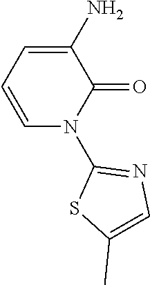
C1(N)=CC=CN(C2=NC=C(C)S2)C1=O
